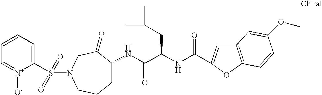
C1=CC=[N+]([O-])C(S(=O)(=O)N2CC(=O)C(NC(C(NC(C3=CC4=C(O3)C=CC(OC)=C4)=O)CC(C)C)=O)CCC2)=C1
